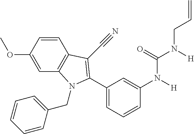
C1=CC(OC)=CC2=C1C(C#N)=C(C1=CC=CC(N([H])C(N([H])CC=C)=O)=C1)N2CC1=CC=CC=C1
